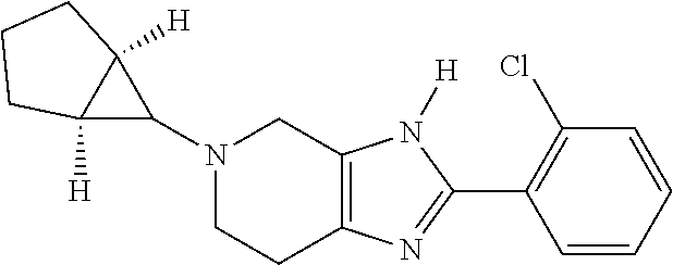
C1(N2CCC3=C(C2)N([H])C(C2=C(Cl)C=CC=C2)=N3)C2([H])C1([H])CCC2
